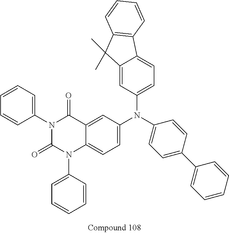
C12=CC(N(C3=CC=C(C4=CC=CC=C4)C=C3)C3=CC=C4C(=C3)C(=O)N(C3=CC=CC=C3)C(=O)N4C3=CC=CC=C3)=CC=C1C1=C(C2(C)C)C=CC=C1
